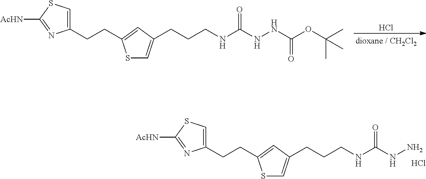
C1(CCC2=CC(CCCNC(NN)=O)=CS2)=CSC([AcHN])=N1.Cl.Cl.C1(CCC2=CC(CCCNC(NNC(OC(C)(C)C)=O)=O)=CS2)=CSC([AcHN])=N1
